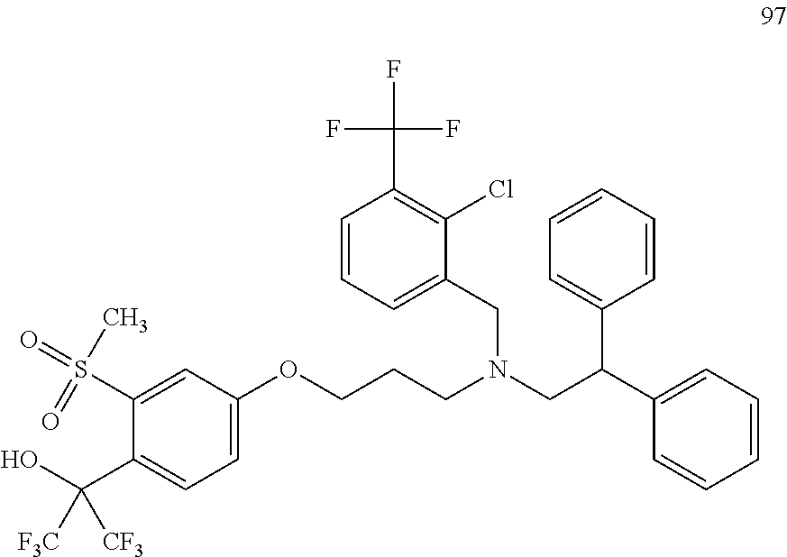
C1=C(OCCCN(CC(C2=CC=CC=C2)C2=CC=CC=C2)CC2=CC=CC(C(F)(F)F)=C2Cl)C=C(S(=O)(C)=O)C(C(O)([F3C])[CF3])=C1
